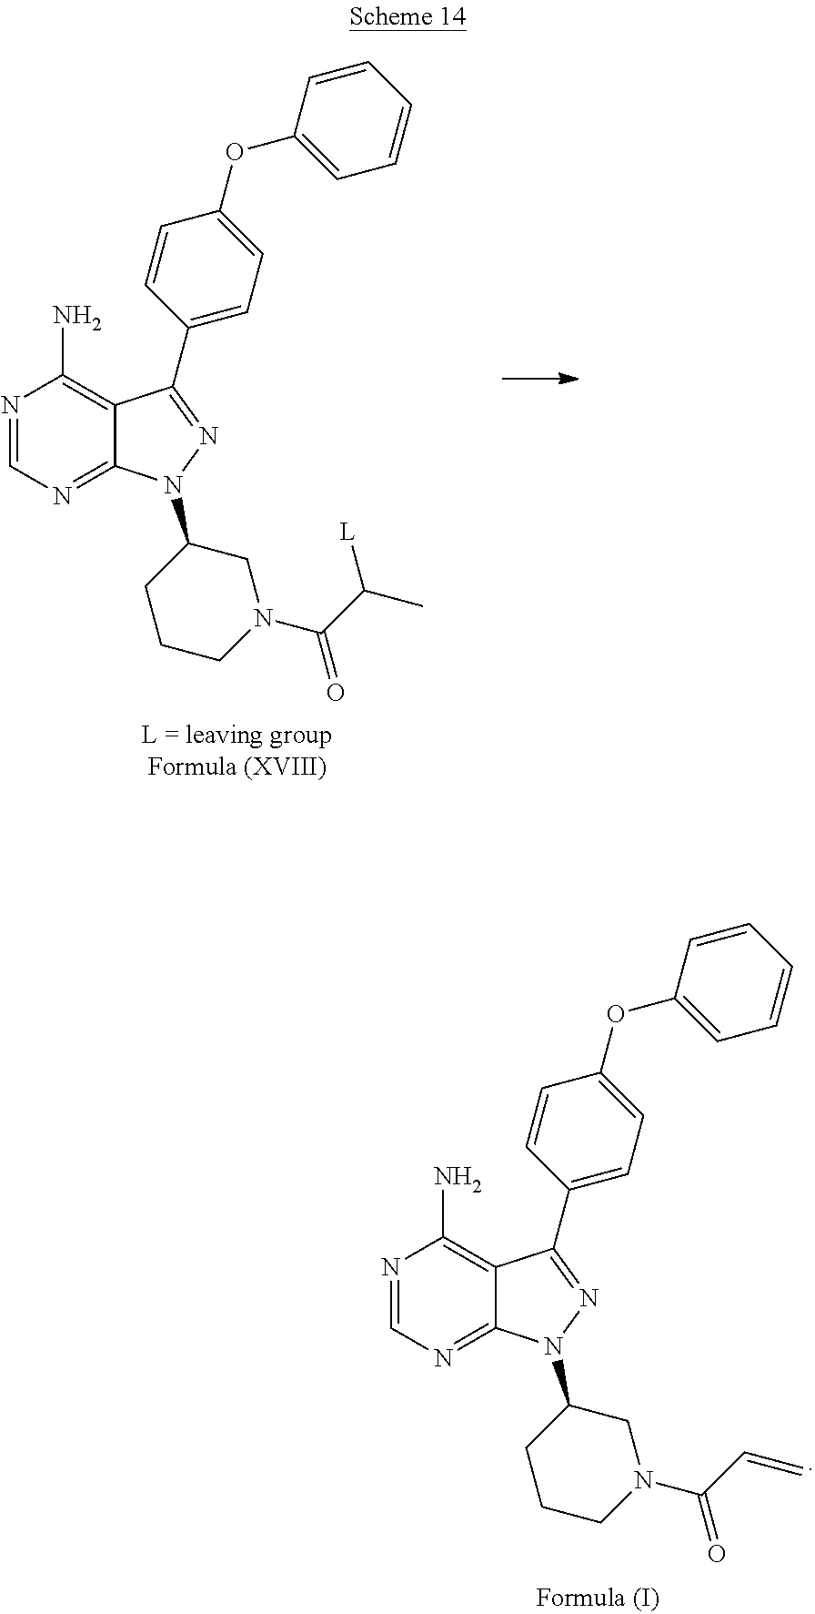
N1=CN=C2C(=C1N)C(C1=CC=C(OC3=CC=CC=C3)C=C1)=NN2C1CCCN(C(C(C)[L])=O)C1.N1=CN=C2C(=C1N)C(C1=CC=C(OC3=CC=CC=C3)C=C1)=NN2C1CCCN(C(C=C)=O)C1
